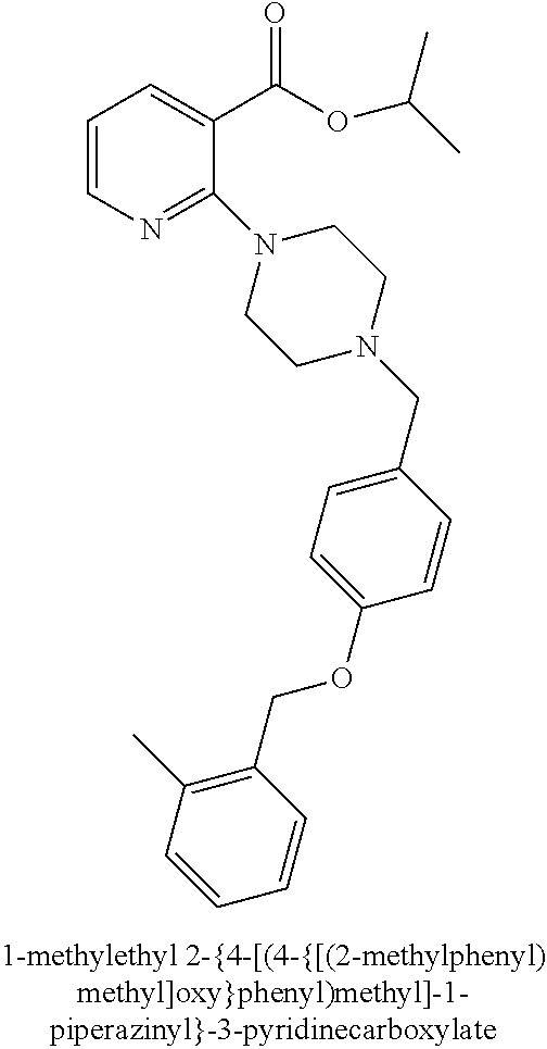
C1=CN=C(N2CCN(CC3=CC=C(OCC4=C(C)C=CC=C4)C=C3)CC2)C(C(OC(C)C)=O)=C1
